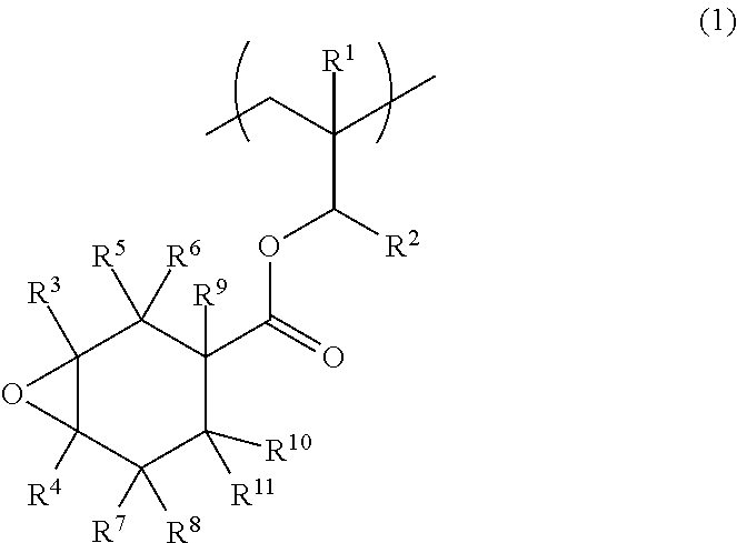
C12([R3])C([R4])(C([R7])([R8])C([R11])([R10])C([R9])(C(OC(C(CC)(C)[R1])[R2])=O)C1([R5])[R6])O2
